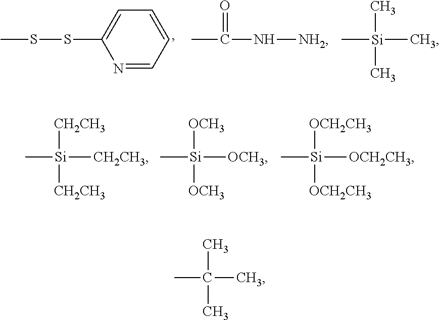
N1=CC=CC=C1SSC.N(C(C)=O)[NH2].C[Si](C)(C)C.C[Si]([CH2CH3])([CH2CH3])[CH2CH3].C[Si]([OCH3])([OCH3])[OCH3].C[Si]([OCH2CH3])([OCH2CH3])[OCH2CH3].CC(C)(C)C
